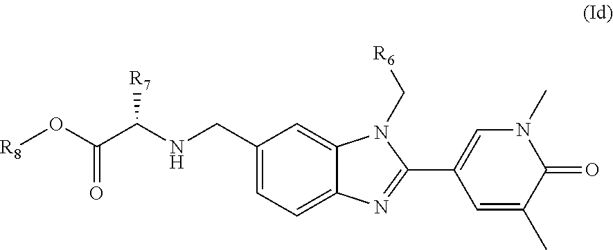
C1=C(CNC(C(O[R8])=O)[R7])C=C2C(=C1)N=C(C1=CN(C)C(=O)C(C)=C1)N2C[R6]
